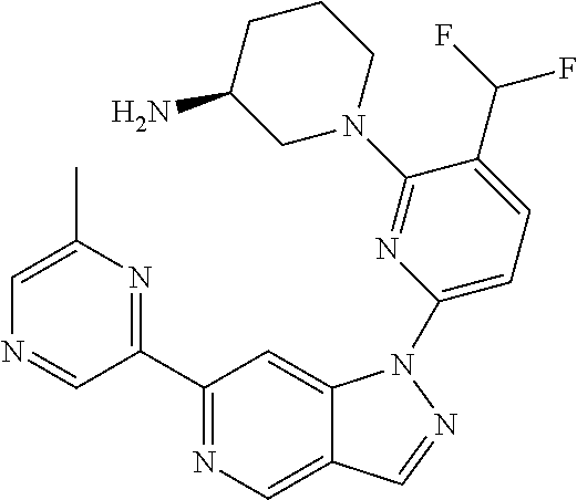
C1(C2=NC(C)=CN=C2)=NC=C2C(=C1)N(C1=CC=C(C(F)F)C(N3CCCC(N)C3)=N1)N=C2
